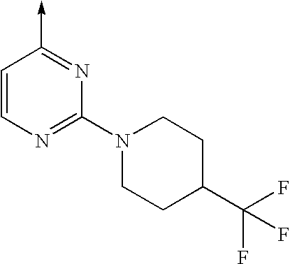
C1=CN=C(N2CCC(C(F)(F)F)CC2)N=C1->C
